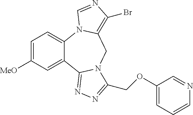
C12=CC=C([MeO])C=C1C1=NN=C(COC3=CC=CN=C3)N1CC1=C(Br)N=CN21
